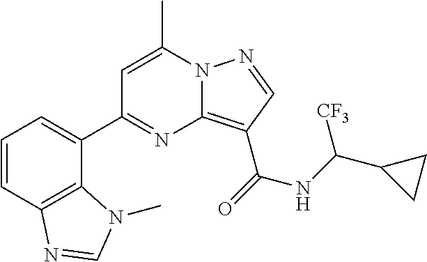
C1=C(C)N2C(=C(C(=O)NC(C3CC3)[CF3])C=N2)N=C1C1=CC=CC2=C1N(C)C=N2
